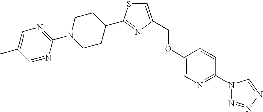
C(OC1=CN=C(N2N=NN=C2)C=C1)C1=CSC(C2CCN(C3=NC=C(C)C=N3)CC2)=N1
